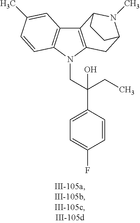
C12=C(N(CC(C3=CC=C(F)C=C3)(O)CC)C3=C1C=C(C)C=C3)CC1N(C)C2CC1
